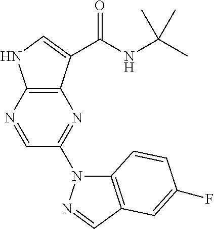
C12=C(C(C(NC(C)(C)C)=O)=CN1)N=C(N1C3=C(C=N1)C=C(F)C=C3)C=N2
